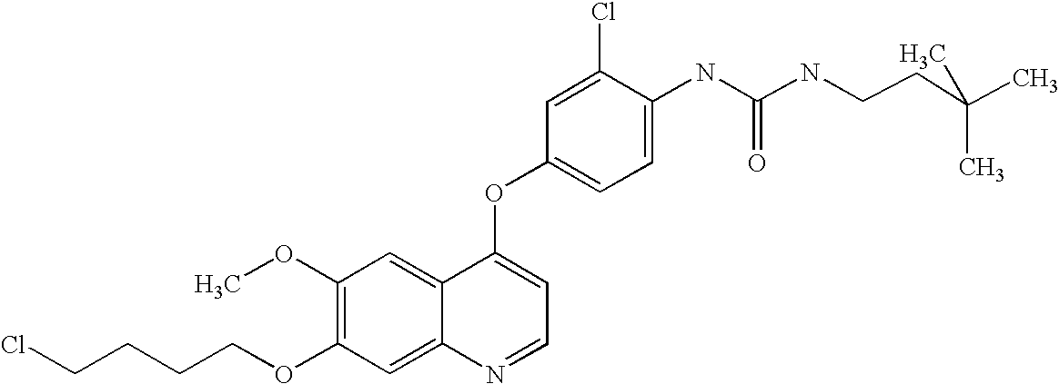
C1(Cl)=CC(OC2=CC=NC3=CC(OCCCCCl)=C(OC)C=C23)=CC=C1NC(=O)NCCC(C)(C)C
